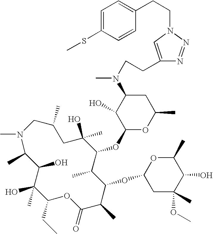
CN1C(C)C(O)C(O)(C)C(CC)OC(=O)C(C)C(OC2CC(C)(OC)C(O)C(C)O2)C(C)C(OC2OC(C)CC(N(CCC3=CN(CCC4=CC=C(SC)C=C4)N=N3)C)C2O)C(C)(O)CC(C)C1
